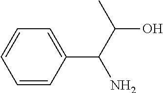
C1=CC(C(N)C(O)C)=CC=C1
